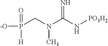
P(CN(C(N[PO3H2])=N)C)([-O])(=O)[H]
